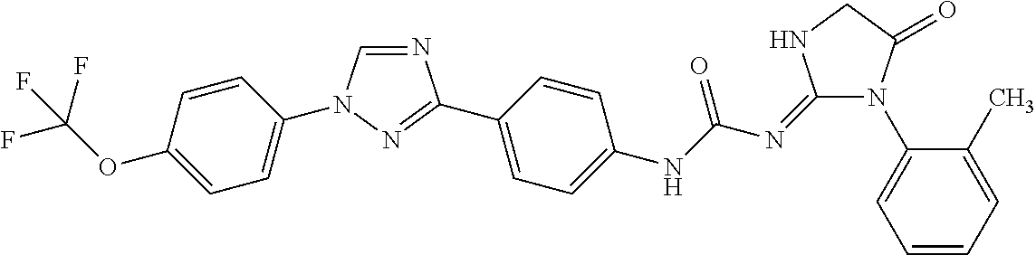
N1=CN(C2=CC=C(OC(F)(F)F)C=C2)N=C1C1=CC=C(NC(N=C2N(C3=CC=CC=C3C)C(=O)CN2)=O)C=C1
